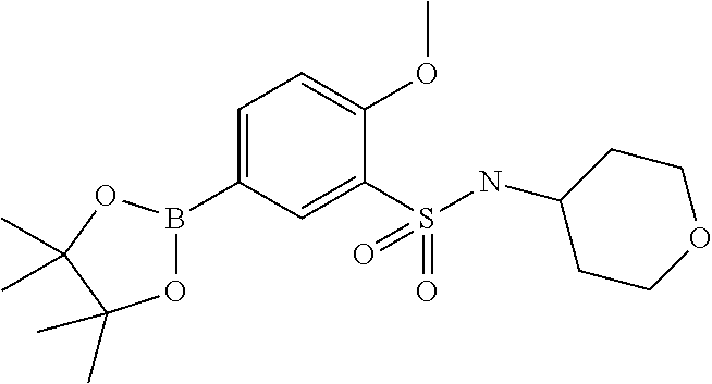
C1=C(B2OC(C)(C)C(C)(C)O2)C=C(S(NC2CCOCC2)(=O)=O)C(OC)=C1
